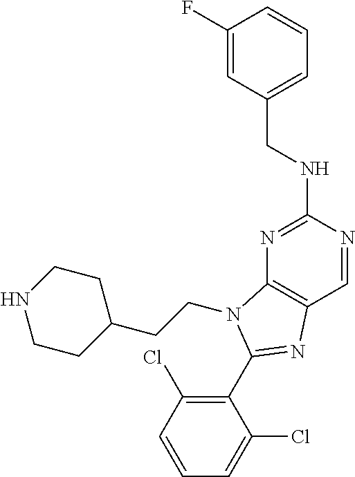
N1=C(NCC2=CC=CC(F)=C2)N=CC2=C1N(CCC1CCNCC1)C(C1=C(Cl)C=CC=C1Cl)=N2
